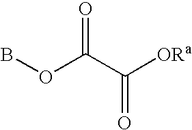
O=C(C(=O)[ORa])OB
